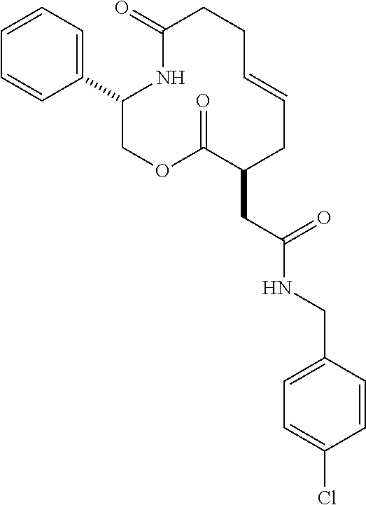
C1(C2=CC=CC=C2)COC(=O)C(CC(NCC2=CC=C(Cl)C=C2)=O)CC=CCCC(=O)N1
